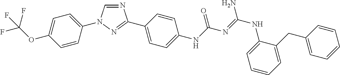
C1=CC(N2C=NC(C3=CC=C(NC(N=C(NC4=CC=CC=C4CC4=CC=CC=C4)N)=O)C=C3)=N2)=CC=C1OC(F)(F)F
